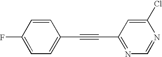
FC1=CC=C(C#CC2=NC=NC(Cl)=C2)C=C1
